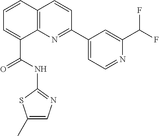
C1=CC2=C(C(C(NC3=NC=C(C)S3)=O)=C1)N=C(C1=CC=NC(C(F)F)=C1)C=C2
